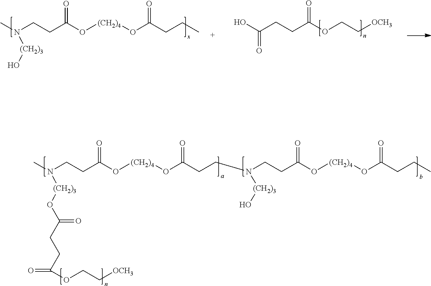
CN(CCC(O[(CH2)4]OC(CCC)=O)=O)[(CH2)3]O.OC(CCC(OCC[OCH3])=O)=O.CN(CCC(O[(CH2)4]OC(CCN(CCC(O[(CH2)4]OC(CCC)=O)=O)[(CH2)3]O)=O)=O)[(CH2)3]OC(CCC(OCC[OCH3])=O)=O
